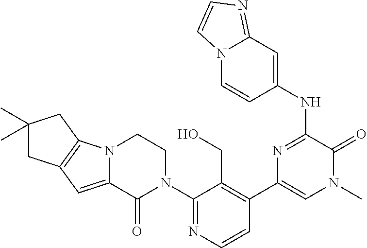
C1(N2CCN3C(=CC4=C3CC(C)(C)C4)C2=O)=NC=CC(C2=CN(C)C(=O)C(NC3=CC4=NC=CN4C=C3)=N2)=C1CO
